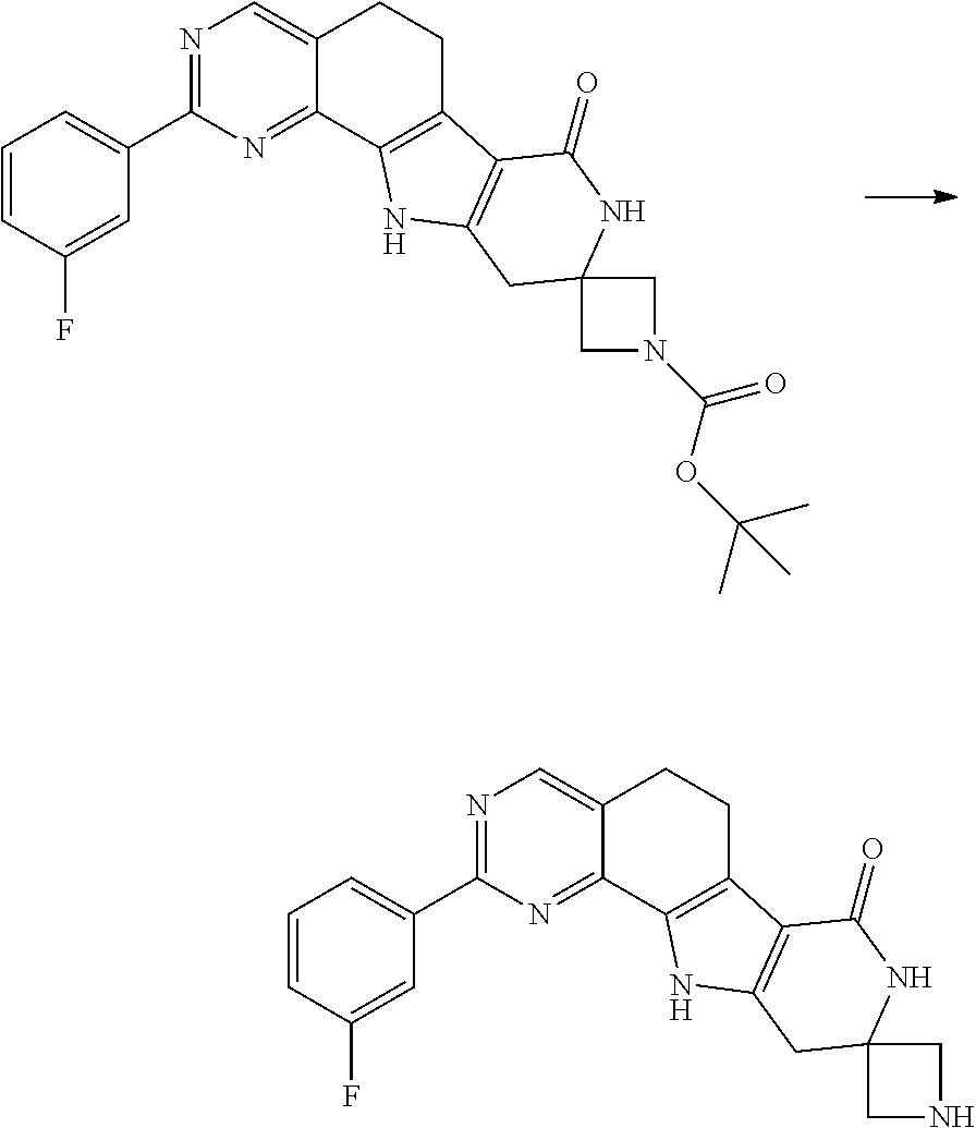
C1(C2=CC=CC(F)=C2)=NC=C2C(=N1)C1=C(CC2)C2=C(N1)CC1(NC2=O)CN(C(OC(C)(C)C)=O)C1.C1(C2=CC=CC(F)=C2)=NC=C2C(=N1)C1=C(CC2)C2=C(N1)CC1(NC2=O)CNC1
